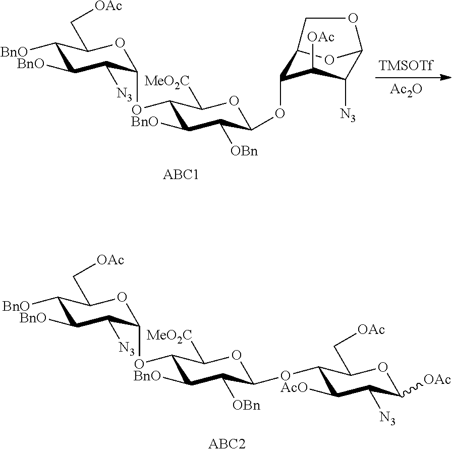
C1(OC2C([N3])C([BnO])C([BnO])C(C[OAc])O2)C([BnO])C([OBn])C(OC2C3OC(C([N3])C2[OAc])OC3)OC1[MeO2C].[TMSOTf].[Ac2O].C1(OC2C([N3])C([BnO])C([BnO])C(C[OAc])O2)C([BnO])C([OBn])C(OC2C([AcO])C([N3])C([OAc])OC2C[OAc])OC1[MeO2C]
